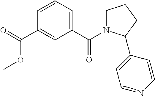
O=C(C1=CC(C(=O)N2CCCC2C2=CC=NC=C2)=CC=C1)OC
